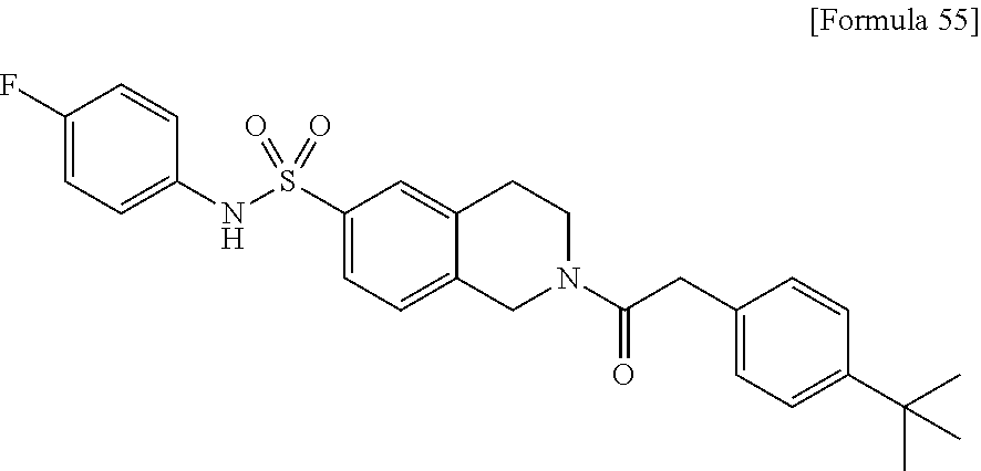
C1(F)=CC=C(NS(C2=CC=C3C(=C2)CCN(C(CC2=CC=C(C(C)(C)C)C=C2)=O)C3)(=O)=O)C=C1
